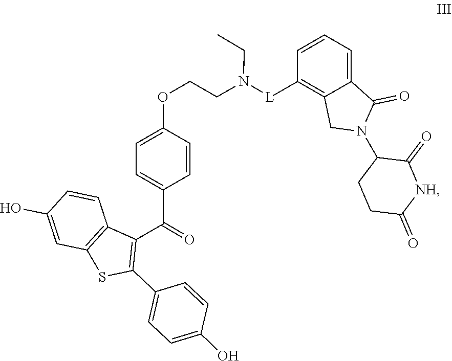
C(N(CCOC1=CC=C(C(=O)C2=C(C3=CC=C(O)C=C3)SC3=C2C=CC(O)=C3)C=C1)[L]C1=C2C(=CC=C1)C(=O)N(C1CCC(=O)[NH]C1=O)C2)C
